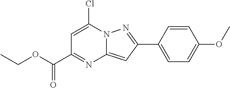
C1=C(Cl)N2C(=CC(C3=CC=C(OC)C=C3)=N2)N=C1C(OCC)=O
